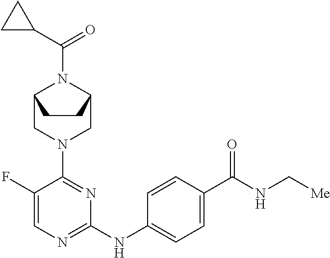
C1(F)=CN=C(NC2=CC=C(C(NC[Me])=O)C=C2)N=C1N1CC2N(C(C3CC3)=O)C(C1)CC2
